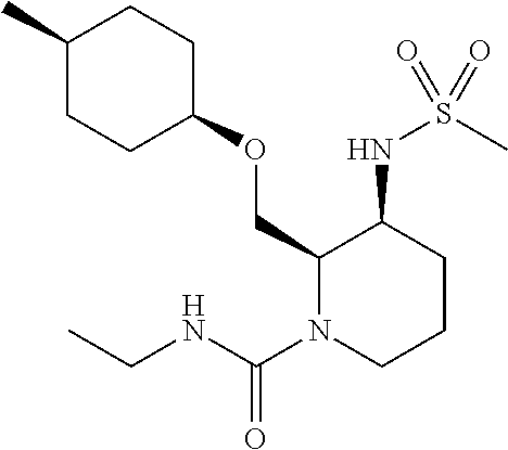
C1(C)CCC(OCC2C(NS(C)(=O)=O)CCCN2C(NCC)=O)CC1
